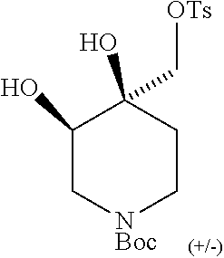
C1(O)C[NBoc]CCC1(O)C[OTs]
